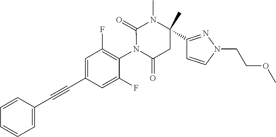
C1=CC(C#CC2=CC(F)=C(N3C(=O)CC(C4=NN(CCOC)C=C4)(C)N(C)C3=O)C(F)=C2)=CC=C1
